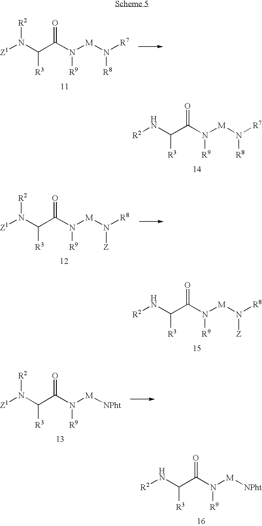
[Z1]N([R2])C([R3])C(=O)N([R9])[M]N([R8])[R7].N([R2])C([R3])C(=O)N([R9])[M]N([R8])[R7].[Z1]N([R2])C([R3])C(=O)N([R9])[M]N([Z])[R8].N([R2])C([R3])C(=O)N([R9])[M]N([Z])[R8].[Z1]N([R2])C([R3])C(=O)N([R9])[M][NPht].N([R2])C([R3])C(=O)N([R9])[M][NPht]
